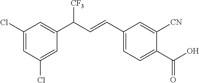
C1(Cl)=CC(C(C=CC2=CC=C(C(O)=O)C([CN])=C2)[CF3])=CC(Cl)=C1
